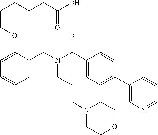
C1=C(CN(C(C2=CC=C(C3=CN=CC=C3)C=C2)=O)CCCN2CCOCC2)C(OCCCCCC(O)=O)=CC=C1
